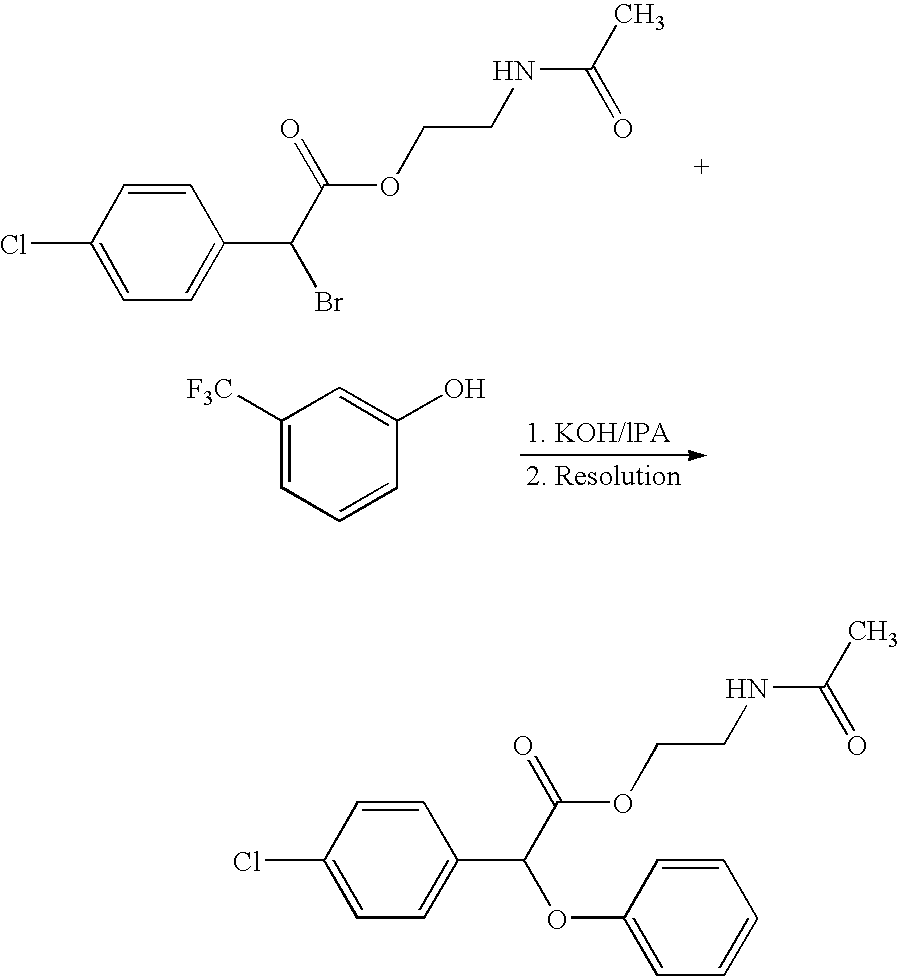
C1=C(Cl)C=CC(C(C(=O)OCCNC(C)=O)Br)=C1.C1([F3C])=CC=CC(O)=C1.C1=C(Cl)C=CC(C(C(=O)OCCNC(C)=O)OC2=CC=CC=C2)=C1
